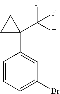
C1=CC=C(Br)C=C1C1(C(F)(F)F)CC1
